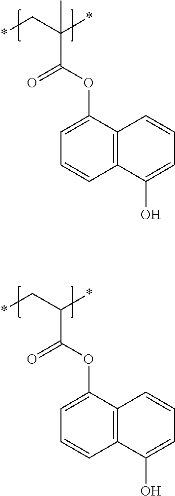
C(C*)(*)(C(=O)OC1=CC=CC2=C1C=CC=C2O)C.C(C*)(*)C(=O)OC1=CC=CC2=C1C=CC=C2O
